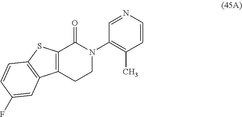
C12=C(C(=O)N(C3=C(C)C=CN=C3)CC1)SC1=C2C=C(F)C=C1
